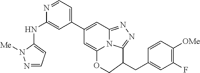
N1=CC=C(C2=CC3=NN=C4N3C(=C2)OCC4CC2=CC(F)=C([OMe])C=C2)C=C1NC1=CC=NN1[Me]
